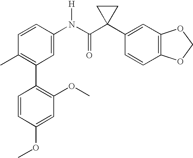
C1=CC(N(C(C2(C3=CC4=C(C=C3)OCO4)CC2)=O)[H])=CC(C2=C(OC)C=C(OC)C=C2)=C1C
